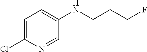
C1=C(Cl)N=CC(NCCCF)=C1
